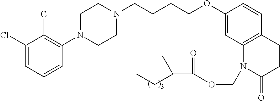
C1=C(Cl)C(Cl)=C(N2CCN(CCCCOC3=CC4=C(C=C3)CCC(=O)N4COC(=O)C(C)CC)CC2)C=C1
